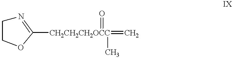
N1=C([CH2CH2CH2OCC](=C)(C)=O)OCC1
